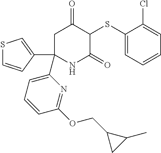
C1(SC2C(=O)CC(C3=CC=CC(OCC4CC4C)=N3)(C3=CSC=C3)NC2=O)=CC=CC=C1Cl
